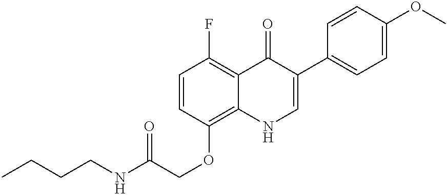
CCCCNC(COC1=C2C(=C(F)C=C1)C(=O)C(C1=CC=C(OC)C=C1)=CN2)=O
